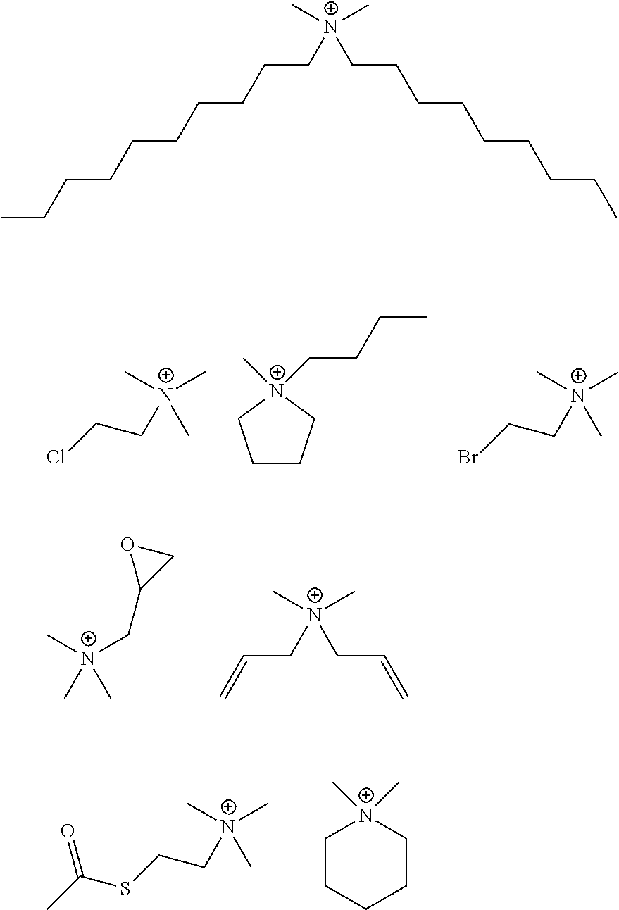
[N+](C)(C)(C)CCCl.C1CC[N+](C)(CCCC)C1.[N+](C)(C)(C)CCBr.[N+](C)(CC1CO1)(C)C.[N+](CC=C)(C)(C)CC=C.[N+](C)(C)(C)CCSC(C)=O.C1CCCC[N+]1(C)C.C([N+](CCCCCCCCC)(C)C)CCCCCCCCC
